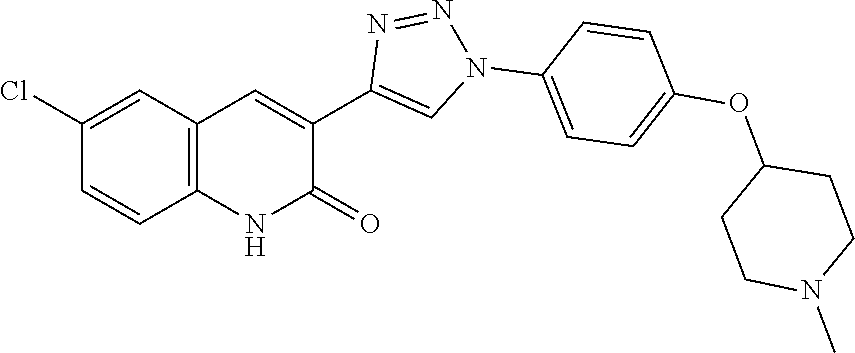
C12=C(C=C(Cl)C=C1)C=C(C1=CN(C3=CC=C(OC4CCN(C)CC4)C=C3)N=N1)C(=O)N2
